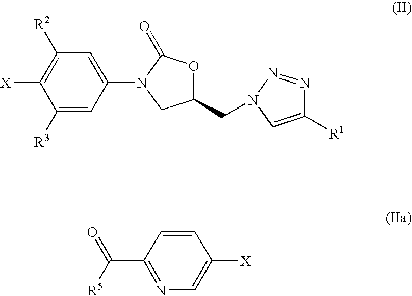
[X]C1=C([R2])C=C(N2CC(CN3N=NC([R1])=C3)OC2=O)C=C1[R3].C(C1=NC=C([X])C=C1)([R5])=O
